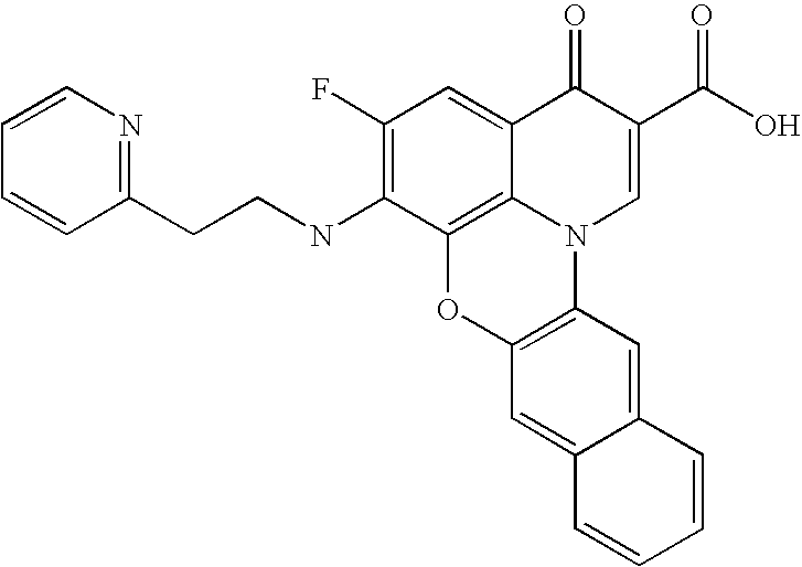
C1(F)=C(NCCC2=NC=CC=C2)C2=C3C(=C1)C(=O)C(C(O)=O)=CN3C1=C(O2)C=C2C(=C1)C=CC=C2
